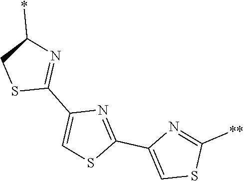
S1C(C2=CSC([**])=N2)=NC(C2=NC(*)CS2)=C1
